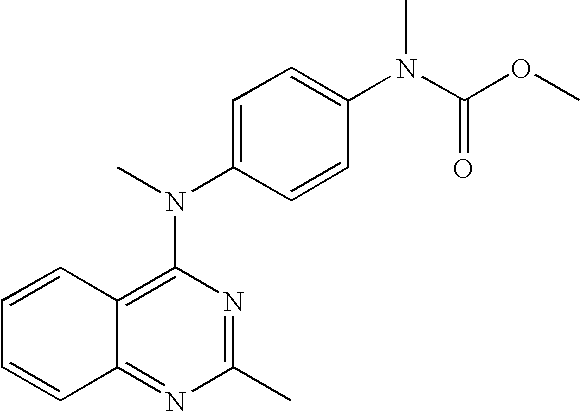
C1=CC2=C(N(C)C3=CC=C(N(C(OC)=O)C)C=C3)N=C(C)N=C2C=C1
